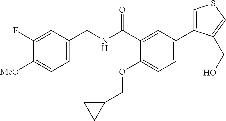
C1=C(CNC(C2=CC(C3=CSC=C3CO)=CC=C2OCC2CC2)=O)C=C(F)C([MeO])=C1
